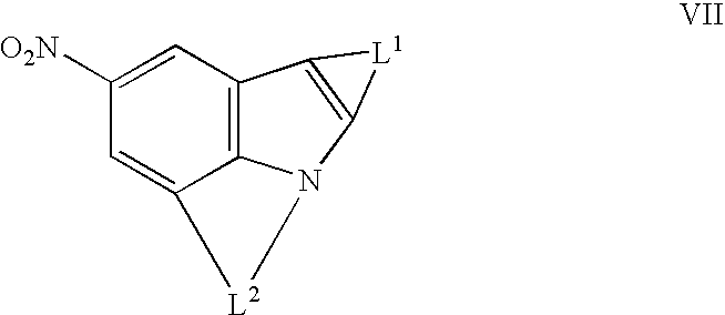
C1([O2N])=CC2=C3C(=C1)[L2]N3C1=C2[L1]1
